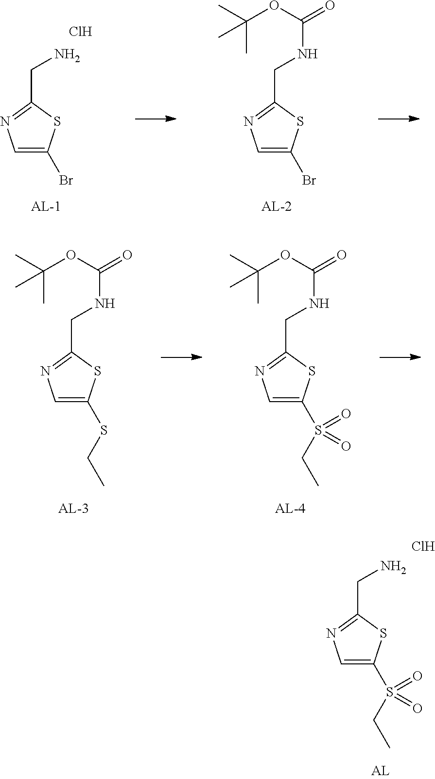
C1=C(Br)SC(CN)=N1.Cl.C1=C(Br)SC(CNC(=O)OC(C)(C)C)=N1.C1=C(S(CC)(=O)=O)SC(CNC(=O)OC(C)(C)C)=N1.C1=C(SCC)SC(CNC(=O)OC(C)(C)C)=N1.C1=C(S(CC)(=O)=O)SC(CN)=N1.Cl
